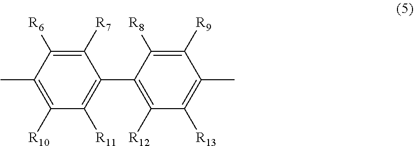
C1([R6])=C([R7])C(C2=C([R12])C([R13])=C(C)C([R9])=C2[R8])=C([R11])C([R10])=C1C
